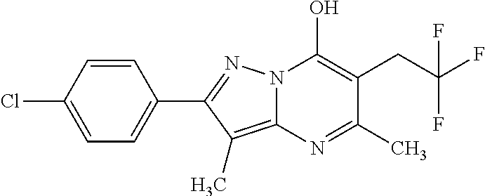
C12=C(C)C(C3=CC=C(Cl)C=C3)=NN1C(O)=C(CC(F)(F)F)C(C)=N2
